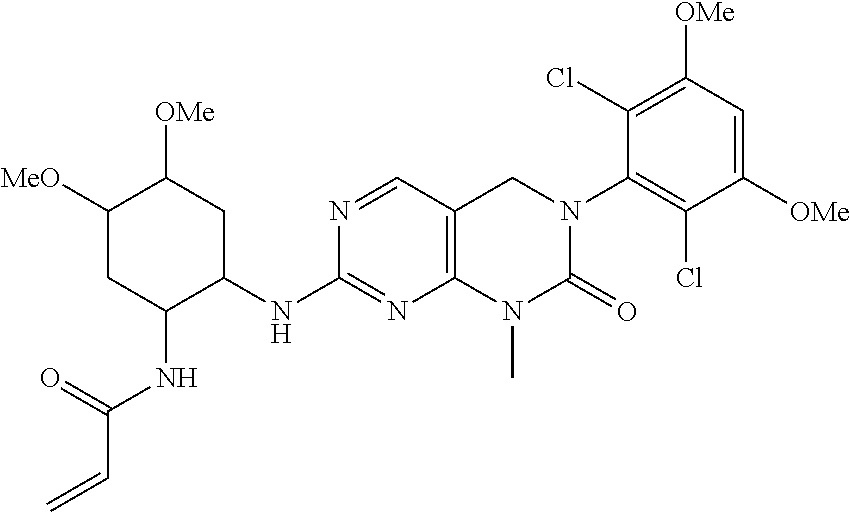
N(C1=NC2=C(C=N1)CN(C1=C(Cl)C([OMe])=CC([OMe])=C1Cl)C(=O)N2C)C1CC([OMe])C([OMe])CC1NC(C=C)=O
